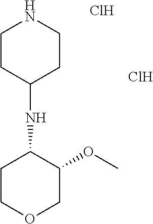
C1CC(NC2CCOCC2OC)CCN1.Cl.Cl
